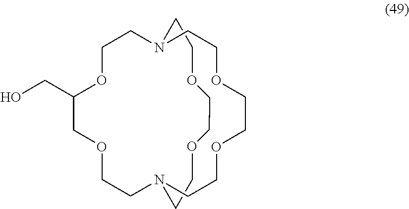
C1COCCOCCN2CCOCC(CO)OCCN1CCOCCOCC2
